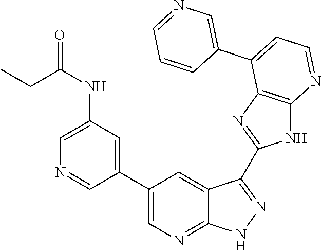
C1(NC(CC)=O)=CN=CC(C2=CN=C3C(=C2)C(C2=NC4=C(N2)N=CC=C4C2=CN=CC=C2)=NN3)=C1
